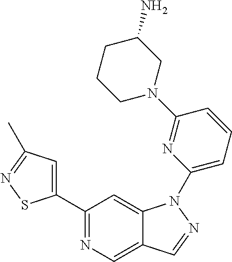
C1(C2=CC(C)=NS2)=NC=C2C(=C1)N(C1=CC=CC(N3CC(N)CCC3)=N1)N=C2
